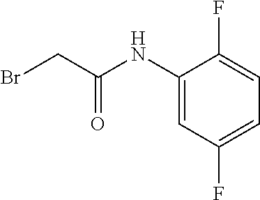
C1(NC(CBr)=O)=CC(F)=CC=C1F
